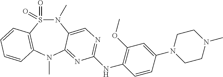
S1(=O)(=O)N(C)C2=CN=C(NC3=C(OC)C=C(N4CCN(C)CC4)C=C3)N=C2N(C)C2=C1C=CC=C2
